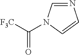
C(=O)([F3C])N1C=NC=C1
